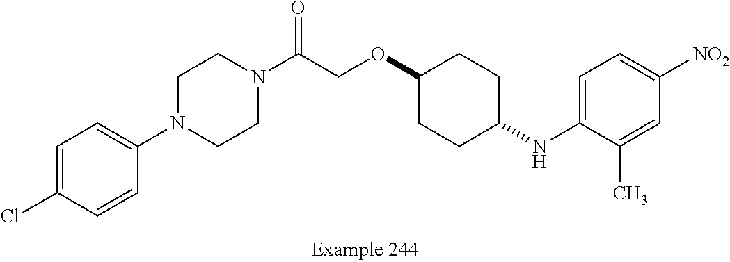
C1=C(Cl)C=CC(N2CCN(C(COC3CCC(NC4=CC=C([NO2])C=C4C)CC3)=O)CC2)=C1
